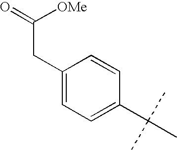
C1(CC(=O)[OMe])=CC=C(C(C)(C)C)C=C1
